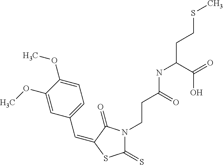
C(C1=CC=C(OC)C(OC)=C1)=C1C(=O)N(CCC(NC(CCSC)C(=O)O)=O)C(=S)S1
